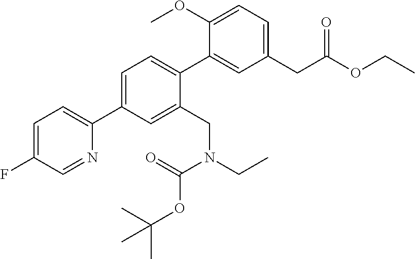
C1=C(OC)C(C2=CC=C(C3=CC=C(F)C=N3)C=C2CN(C(=O)OC(C)(C)C)CC)=CC(CC(OCC)=O)=C1
